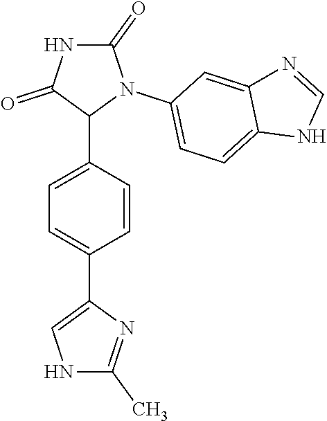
C1=C(C2N(C3=CC=C4C(=C3)N=CN4)C(=O)NC2=O)C=CC(C2=CNC(C)=N2)=C1
